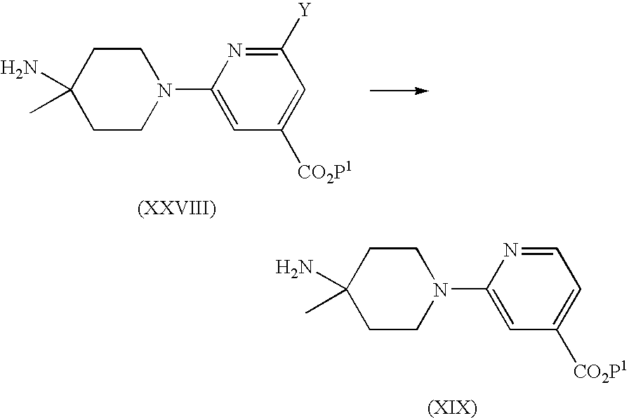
C1CC(N)(C)CCN1C1=CC([CO2P1])=CC=N1.C1CC(N)(C)CCN1C1=CC([CO2P1])=CC([Y])=N1
